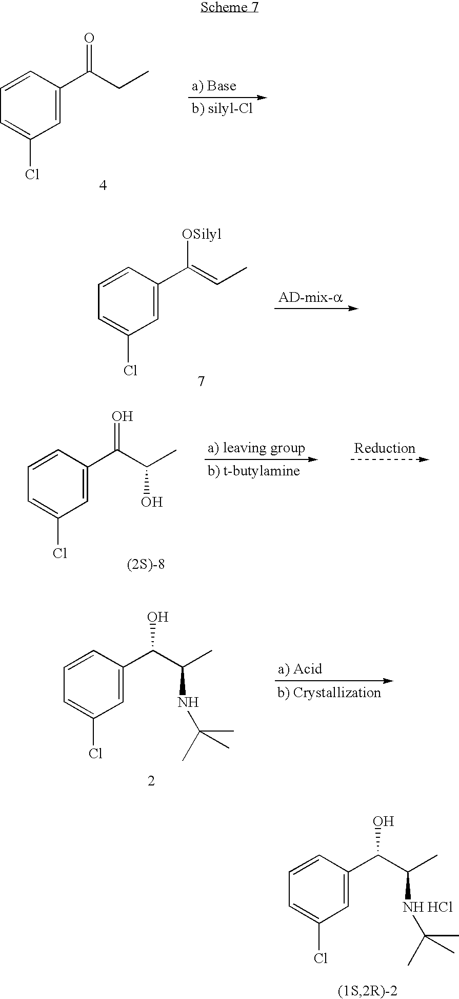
C1=C(C(CC)=O)C=CC=C1Cl.C1=C(C(=CC)[OSilyl])C=CC=C1Cl.C1=C(C(C(C)O)=O)C=CC=C1Cl.C1=C(C(C(C)NC(C)(C)C)O)C=CC=C1Cl.C1=C(C(C(C)[NH HCl]C(C)(C)C)O)C=CC=C1Cl
